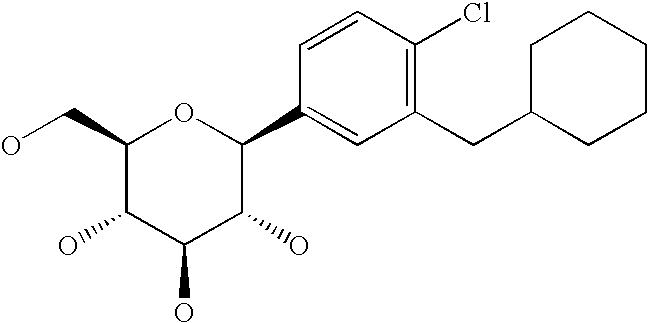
C1(CO)C(O)C(O)C(O)C(C2=CC(CC3CCCCC3)=C(Cl)C=C2)O1
